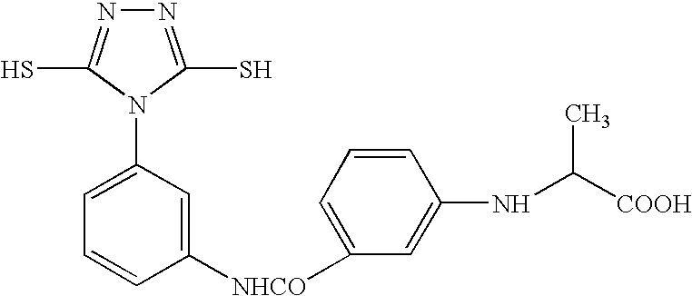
[NHCO](C1=CC(N2C(S)=NN=C2S)=CC=C1)C1=CC=CC(NC([COOH])C)=C1
